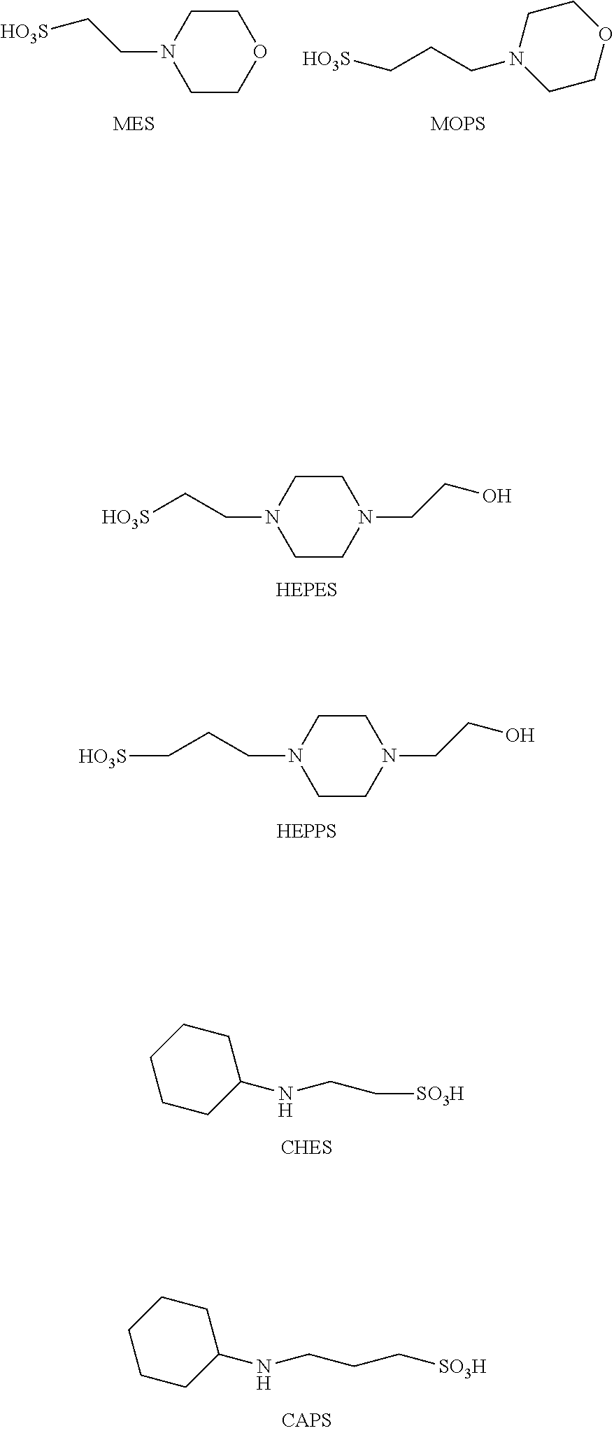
C1CN(CC[HO3S])CCN1CCO.C1CN(CCC[HO3S])CCN1CCO.C1CCCCC1NCC[SO3H].C1CCCCC1NCCC[SO3H].C1COCCN1CC[HO3S].[MES].C1COCCN1CCC[HO3S].[MOPS]
